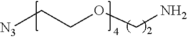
[N3]CCOCN
